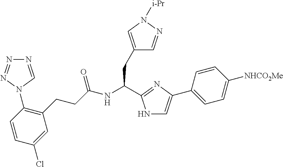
C(NC(CC1=CN([i-Pr])N=C1)C1=NC(C2=CC=C([NHCO2Me])C=C2)=CN1)(CCC1=C(N2N=NN=C2)C=CC(Cl)=C1)=O
